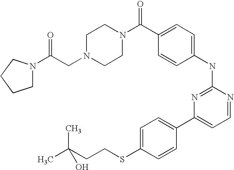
N1(CC(=O)N2CCCC2)CCN(C(C2=CC=C(NC3=NC(C4=CC=C(SCCC(C)(C)O)C=C4)=CC=N3)C=C2)=O)CC1
